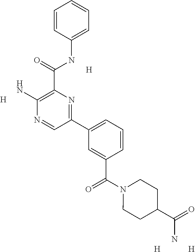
[H].[H].C1(C(NC2=CC=CC=C2)=O)=C(N)N=CC(C2=CC=CC(C(N3CCC(C(=O)N)CC3)=O)=C2)=N1.[H].[H]
